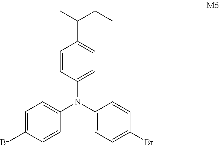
C1=CC(N(C2=CC=C(Br)C=C2)C2=CC=C(Br)C=C2)=CC=C1C(C)CC
